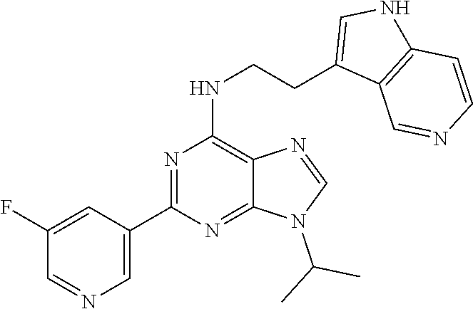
C1(C2=NC(NCCC3=CNC4=C3C=NC=C4)=C3C(=N2)N(C(C)C)C=N3)=CN=CC(F)=C1
